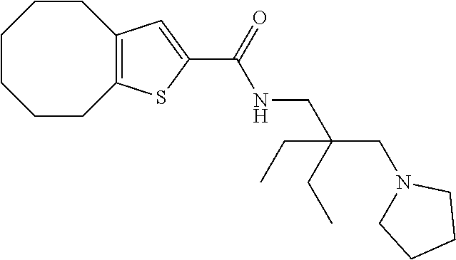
C1CCCC2=C(CC1)C=C(C(NCC(CN1CCCC1)(CC)CC)=O)S2
